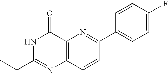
N1C(=O)C2=C(N=C1CC)C=CC(C1=CC=C(F)C=C1)=N2
